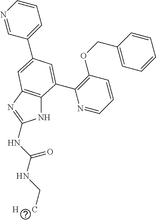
N1=CC(C2=CC3=C(NC(NC(NC[H      C])=O)=N3)C(C3=C(OCC4=CC=CC=C4)C=CC=N3)=C2)=CC=C1
